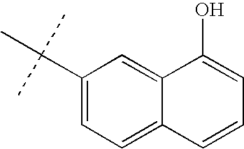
C1(C(C)(C)C)=CC=C2C(=C1)C(O)=CC=C2
